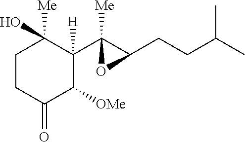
C1CC(=O)C([OMe])C(C2([Me])C(CCC(C)C)O2)([H])C1(O)[Me]
